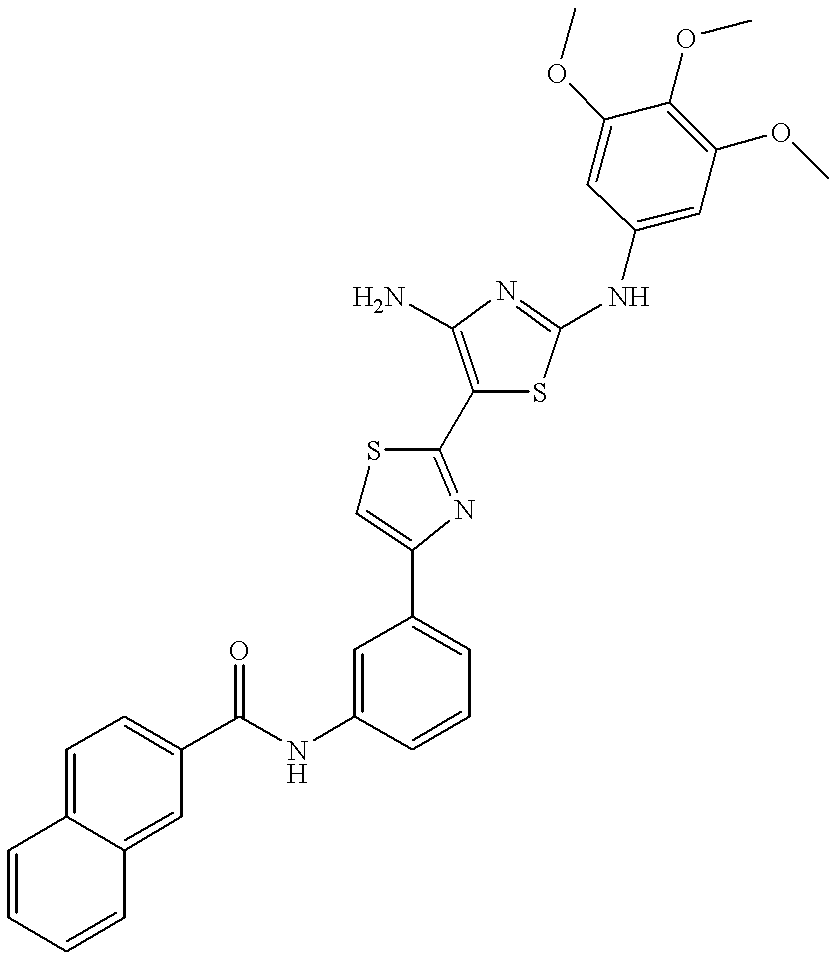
C1(C(NC2=CC(C3=CSC(C4=C(N)N=C(NC5=CC(OC)=C(OC)C(OC)=C5)S4)=N3)=CC=C2)=O)=CC=C2C(=C1)C=CC=C2
